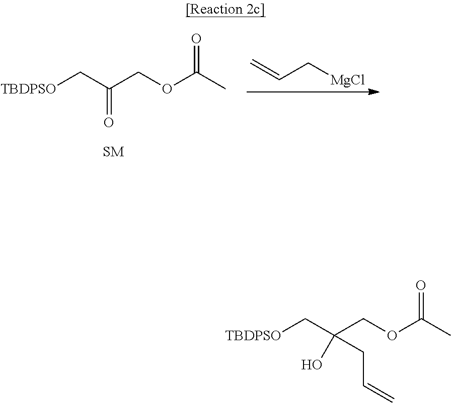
[TBDPSO]CC(COC(C)=O)=O.C=CC[MgCl].[TBDPSO]CC(COC(C)=O)(O)CC=C
